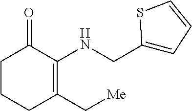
C1CCC(C[Me])=C(NCC2=CC=CS2)C1=O
